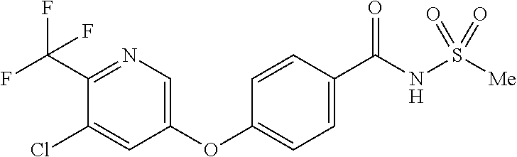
C1(C(F)(F)F)=NC=C(OC2=CC=C(C(NS([Me])(=O)=O)=O)C=C2)C=C1Cl
